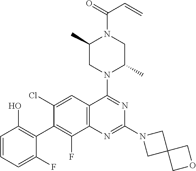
C1=CC=C(F)C(C2=C(F)C3=C(C=C2Cl)C(N2C(C)CN(C(=O)C=C)C(C)C2)=NC(N2CC4(C2)COC4)=N3)=C1O
